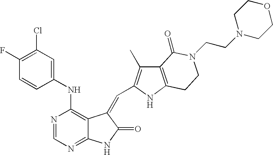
N1=CN=C2C(=C1NC1=CC(Cl)=C(F)C=C1)C(=CC1=C(C)C3=C(N1)CCN(CCN1CCOCC1)C3=O)C(=O)N2
